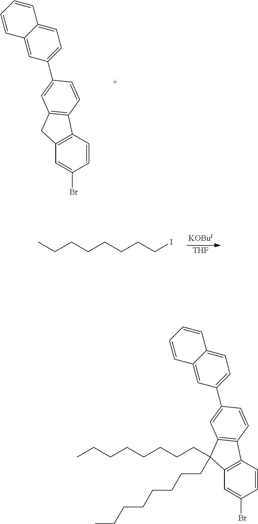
C12=C(C=CC(Br)=C1)C1=C(C2)C=C(C2=CC=C3C(=C2)C=CC=C3)C=C1.[THF].CCCCCCCCI.C12=C(C=CC(Br)=C1)C1=C(C2(CCCCCCCC)CCCCCCCC)C=C(C2=CC=C3C(=C2)C=CC=C3)C=C1
